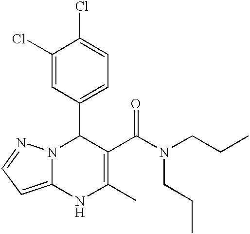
C1(Cl)=CC(C2N3C(=CC=N3)NC(C)=C2C(N(CCC)CCC)=O)=CC=C1Cl
